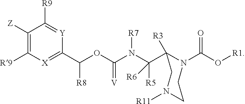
C1([Z])=C([R9])[X]=C(C(OC(N(C([R5])([R6])C2([R3])N(C(O[R1])=O)CCN([R11])C2)[R7])=[V])[R8])[Y]=C1[R9]
